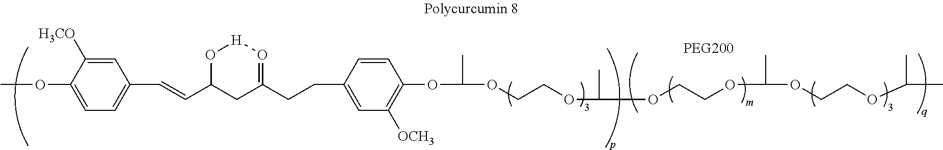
COC1=CC=C(C=CC2CC(CCC3=CC([OCH3])=C(OC(C)OCCOC(C)OCCOC(C)OCCOC(C)C)C=C3)=O[H]O2)C=C1[H3CO]
